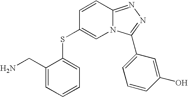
N12C=C(SC3=CC=CC=C3CN)C=CC1=NN=C2C1=CC=CC(O)=C1
